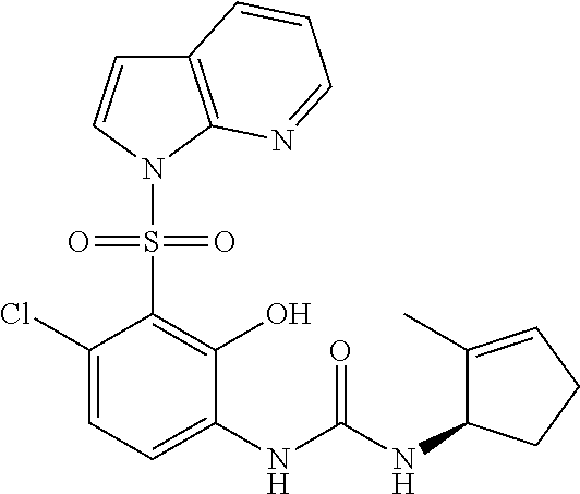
C1(Cl)=CC=C(NC(NC2C(C)=CCC2)=O)C(O)=C1S(=O)(=O)N1C2=C(C=C1)C=CC=N2
